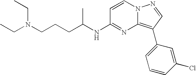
C1=CN2C(=C(C3=CC=CC(Cl)=C3)C=N2)N=C1NC(C)CCCN(CC)CC
